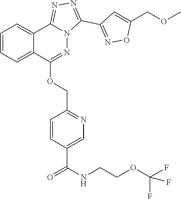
C1=CC=C2C(=C1)C1=NN=C(C3=NOC(COC)=C3)N1N=C2OCC1=NC=C(C(NCCOC(F)(F)F)=O)C=C1
